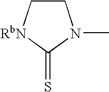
C1C[RbN]C(=S)N1C
